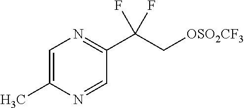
C(C(C1=NC=C(C)N=C1)(F)F)[OSO2CF3]
